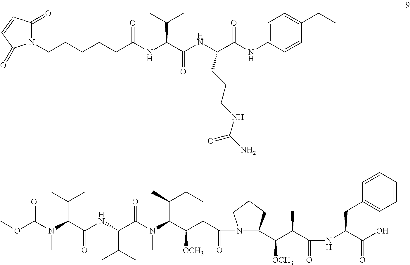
N1(CCCCCC(NC(C(NC(C(NC2=CC=C(CC)C=C2)=O)CCCNC(N)=O)=O)C(C)C)=O)C(=O)C=CC1=O.COC(N(C(C(NC(C(N(C(C(CC(=O)N1C(C(C(C(=O)NC(C(O)=O)CC2=CC=CC=C2)C)[OCH3])CCC1)[OCH3])C(C)CC)C)=O)C(C)C)=O)C(C)C)C)=O
